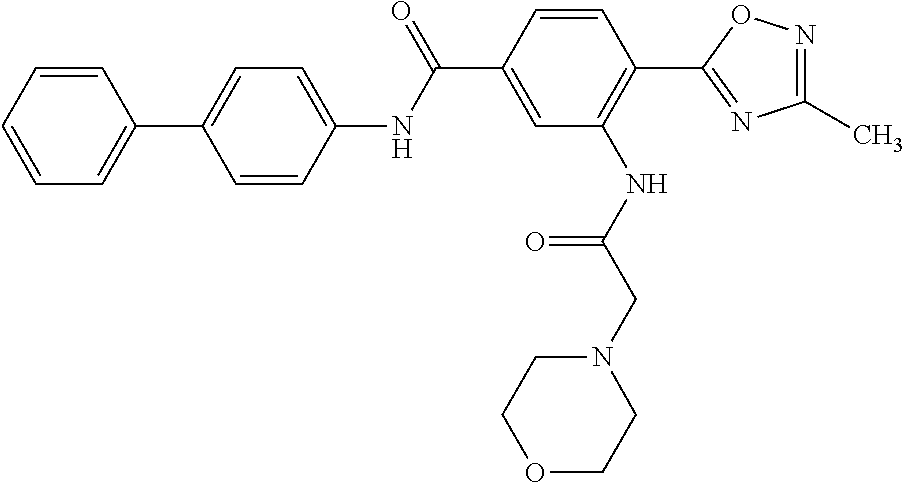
C1=CC=CC=C1C1=CC=C(NC(C2=CC(NC(CN3CCOCC3)=O)=C(C3=NC(C)=NO3)C=C2)=O)C=C1
